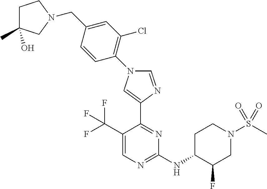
C1=NC(C2=NC(NC3C(F)CN(S(C)(=O)=O)CC3)=NC=C2C(F)(F)F)=CN1C1=C(Cl)C=C(CN2CC(C)(O)CC2)C=C1
